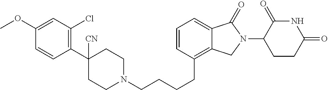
C(CCC1=C2C(=CC=C1)C(=O)N(C1C(=O)NC(=O)CC1)C2)CN1CCC(C2=C(Cl)C=C(OC)C=C2)([CN])CC1
